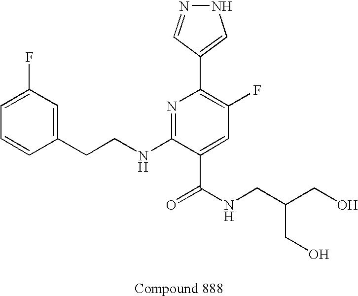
C1=CC(CCNC2=NC(C3=CNN=C3)=C(F)C=C2C(NCC(CO)CO)=O)=CC(F)=C1
